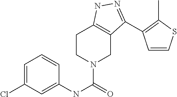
C1CN(C(=O)NC2=CC(Cl)=CC=C2)CC2=C1NN=C2C1=C(C)SC=C1
